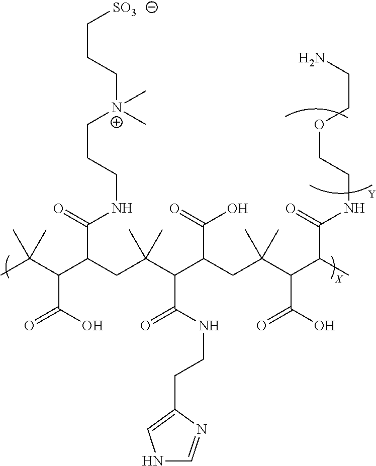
CC(C(C(C(=O)NCCC[N+](CCC[SO3])(C)C)CC(C(C(CC(C(C(C)C(=O)NCCOCCN)C(O)=O)(C)C)C(=O)O)C(NCCC1=CNC=N1)=O)(C)C)C(O)=O)(C)C
